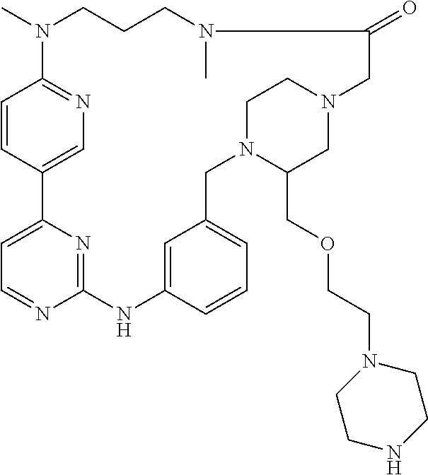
C1=CC2=CN=C1N(C)CCCN(C)C(=O)CN1CC(COCCN3CCNCC3)N(CC3=CC=CC(=C3)NC3=NC2=CC=N3)CC1
